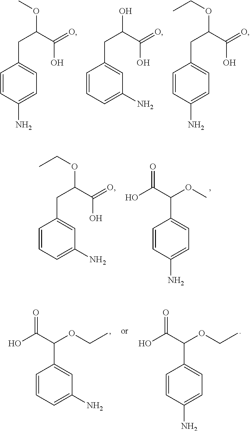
C1=CC(N)=CC=C1CC(OC)C(=O)O.C1=CC=C(N)C=C1CC(O)C(=O)O.C1=CC(N)=CC=C1CC(OCC)C(=O)O.C1=CC=C(N)C=C1CC(OCC)C(=O)O.C1=CC(N)=CC=C1C(OC)C(O)=O.C1=CC=C(N)C=C1C(OCC)C(O)=O.C1=CC(N)=CC=C1C(OCC)C(O)=O
